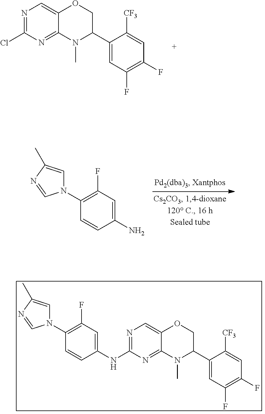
C1(N2C=C(C)N=C2)=C(F)C=C(N)C=C1.N1=C(Cl)N=C2C(=C1)OCC(C1=CC(F)=C(F)C=C1[CF3])N2C.C1(N2C=C(C)N=C2)=C(F)C=C(NC2=NC=C3C(=N2)N(C)C(C2=CC(F)=C(F)C=C2[CF3])CO3)C=C1
